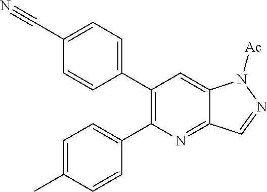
C1(C2=CC=C(C#N)C=C2)=C(C2=CC=C(C)C=C2)N=C2C(=C1)N([Ac])N=C2
